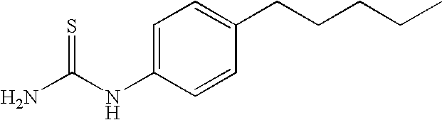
NC(NC1=CC=C(CCCCC)C=C1)=S
